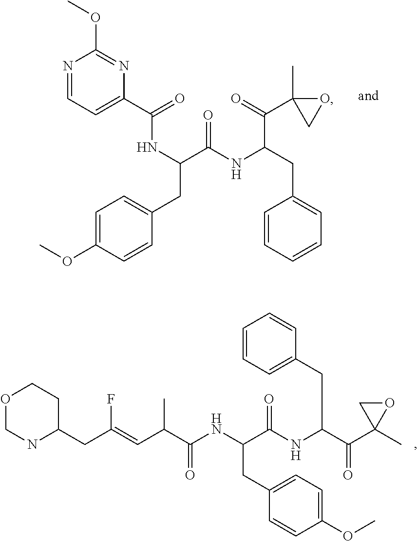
C1=C(OC)C=CC(CC(C(=O)NC(CC2=CC=CC=C2)C(=O)C2(C)CO2)NC(C2=CC=NC(OC)=N2)=O)=C1.C(C(=CC(C(NC(C(NC(C(C1(C)OC1)=O)CC1=CC=CC=C1)=O)CC1=CC=C(OC)C=C1)=O)C)F)C1CCOCN1
